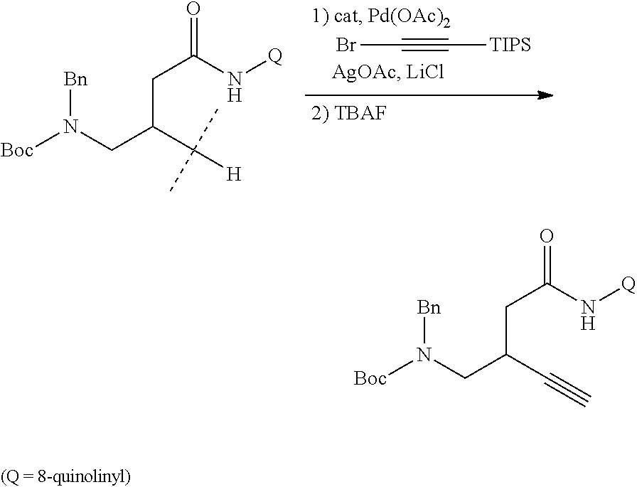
[Boc]N(CC(C([H])(C)C)CC(N[Q])=O)[Bn].BrC#C[TIPS].[Boc]N(CC(C#C)CC(N[Q])=O)[Bn]
